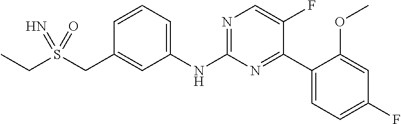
C1=CC=C(NC2=NC=C(F)C(C3=CC=C(F)C=C3OC)=N2)C=C1CS(CC)(=N)=O
